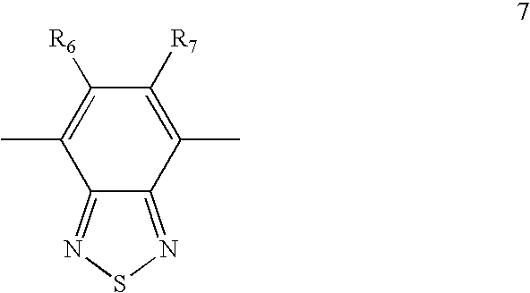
C12=NSN=C1C(C)=C([R6])C([R7])=C2C
